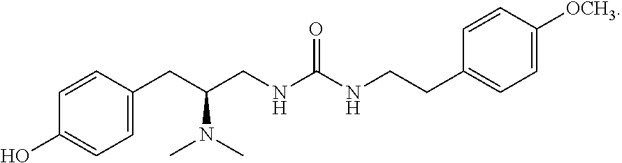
C1=CC(CC(CNC(NCCC2=CC=C([OCH3])C=C2)=O)N(C)C)=CC=C1O
